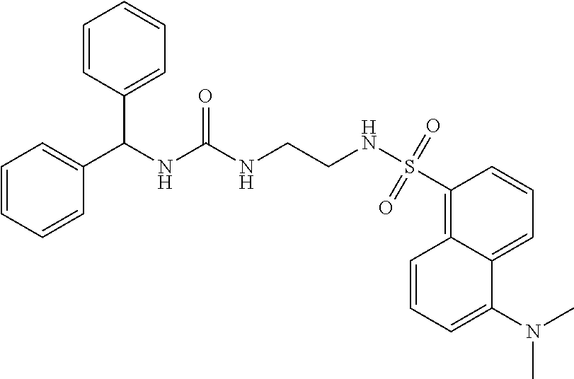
C12=CC=CC(S(NCCNC(NC(C3=CC=CC=C3)C3=CC=CC=C3)=O)(=O)=O)=C1C=CC=C2N(C)C
